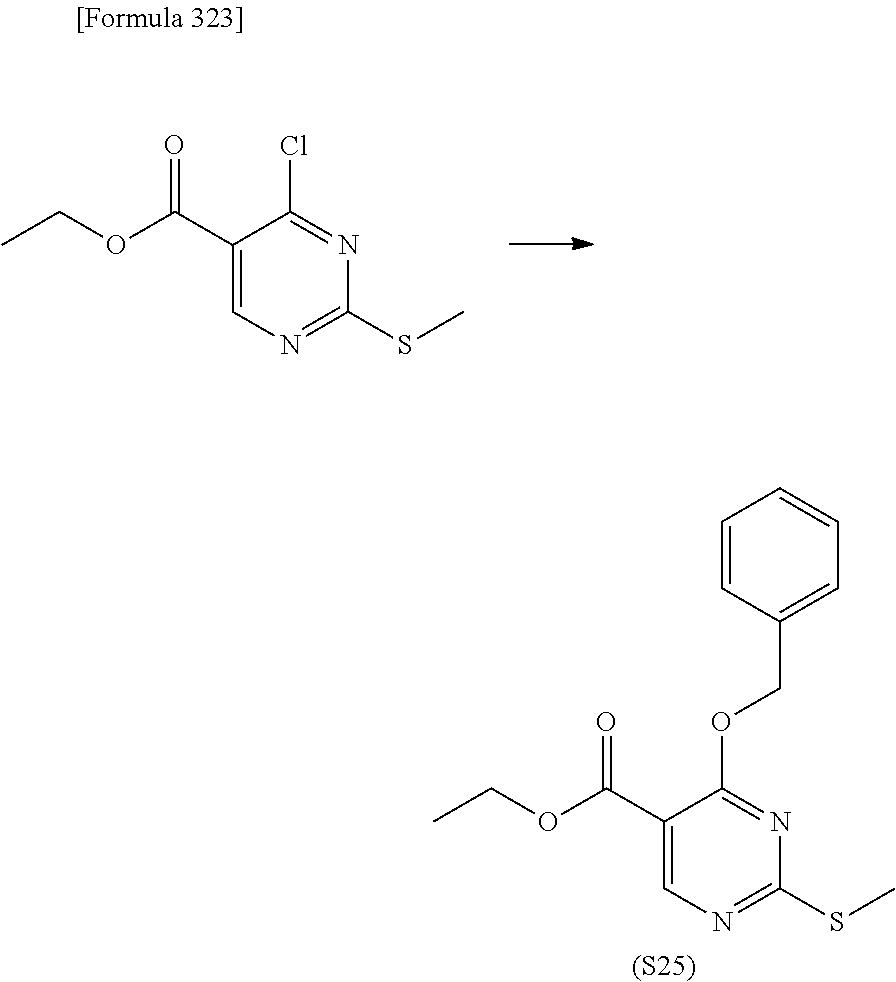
CCOC(C1=CN=C(SC)N=C1Cl)=O.CCOC(C1=CN=C(SC)N=C1OCC1=CC=CC=C1)=O.[(S25)]
